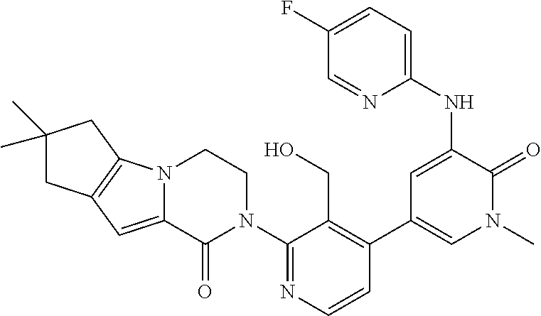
C12=C(N3C(=C1)C(=O)N(C1=NC=CC(C4=CN(C)C(=O)C(NC5=CC=C(F)C=N5)=C4)=C1CO)CC3)CC(C)(C)C2
